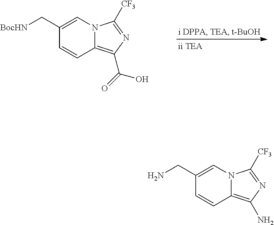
C1(CN)=CN2C(=C(N)N=C2[CF3])C=C1.C1(C[BocHN])=CN2C(=C(C(O)=O)N=C2[CF3])C=C1
